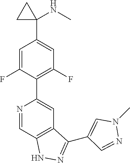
N1=CC2=C(C=C1C1=C(F)C=C(C3(NC)CC3)C=C1F)C(C1=CN(C)N=C1)=NN2
